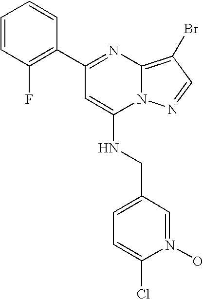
C1=CC(F)=C(C2=NC3=C(Br)C=NN3C(NCC3=CC=C(Cl)N(O)=C3)=C2)C=C1
